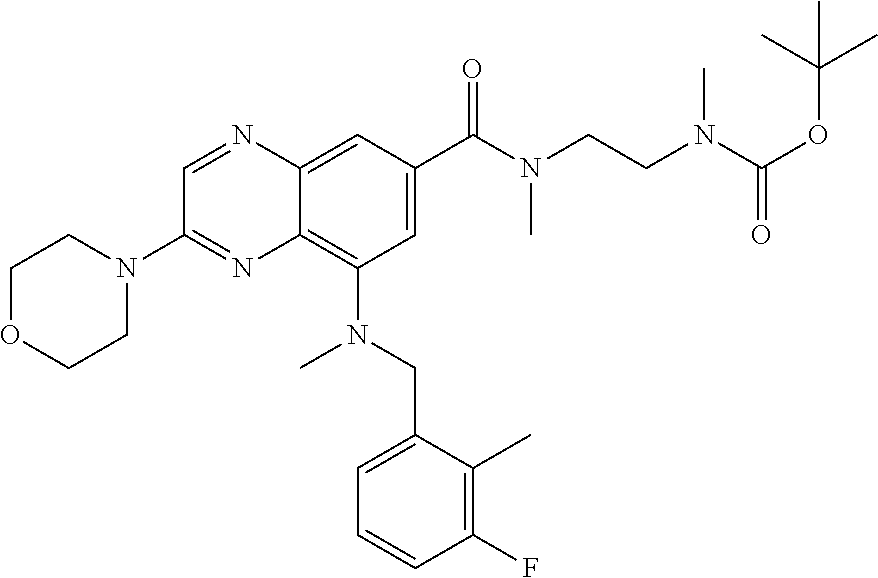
C1OCCN(C2=NC3=C(N(C)CC4=CC=CC(F)=C4C)C=C(C(=O)N(C)CCN(C)C(=O)OC(C)(C)C)C=C3N=C2)C1
